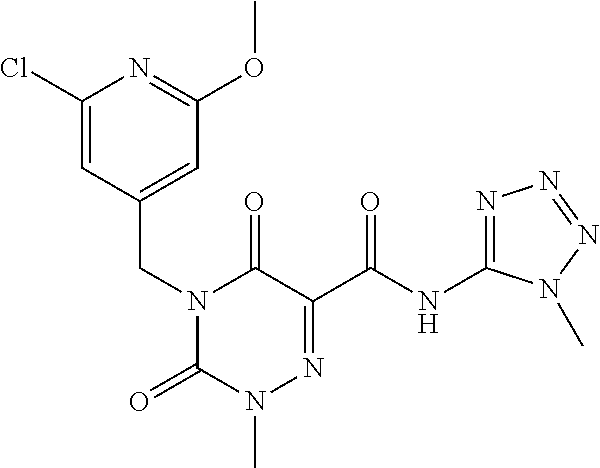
C1(CN2C(=O)N(C)N=C(C(NC3=NN=NN3C)=O)C2=O)=CC(OC)=NC(Cl)=C1
